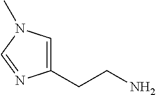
C1=C(CCN)N=CN1C
